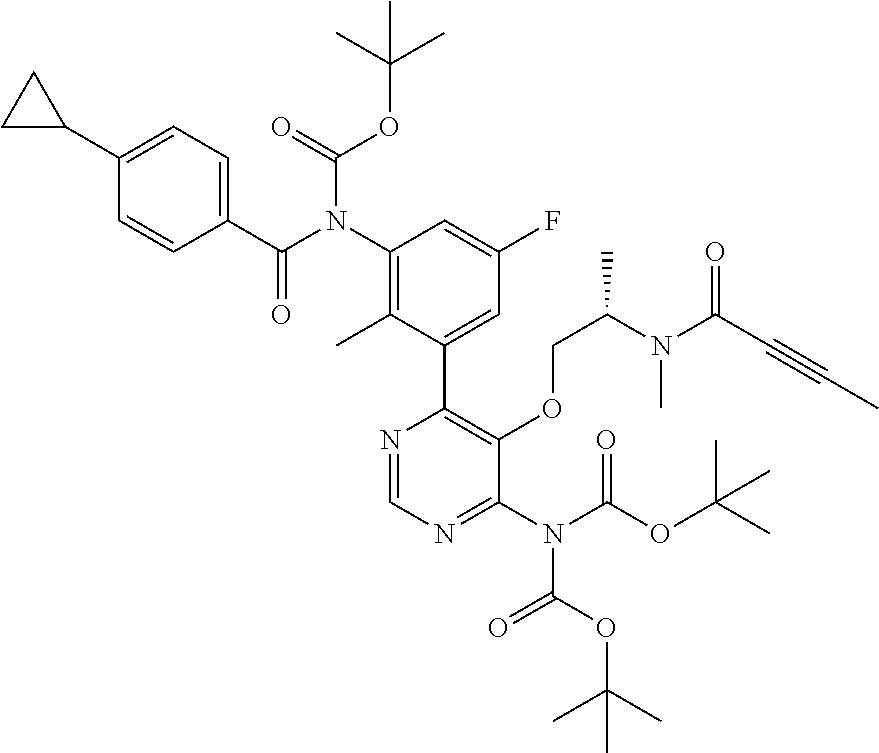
C1(C2CC2)=CC=C(C(N(C2=C(C)C(C3=C(OCC(C)N(C(C#CC)=O)C)C(N(C(OC(C)(C)C)=O)C(OC(C)(C)C)=O)=NC=N3)=CC(F)=C2)C(=O)OC(C)(C)C)=O)C=C1
